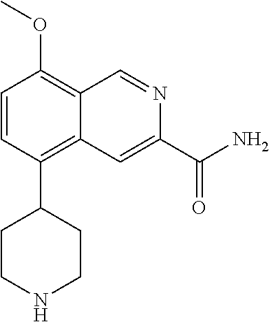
C1=CC(C2CCNCC2)=C2C(=C1OC)C=NC(C(N)=O)=C2
